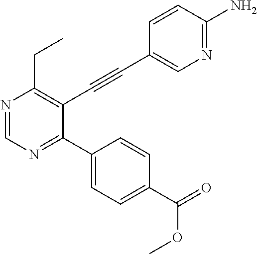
N1=CN=C(C2=CC=C(C(=O)OC)C=C2)C(C#CC2=CN=C(N)C=C2)=C1CC
